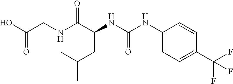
N(C(C(NC(NC1=CC=C(C(F)(F)F)C=C1)=O)CC(C)C)=O)CC(=O)O
